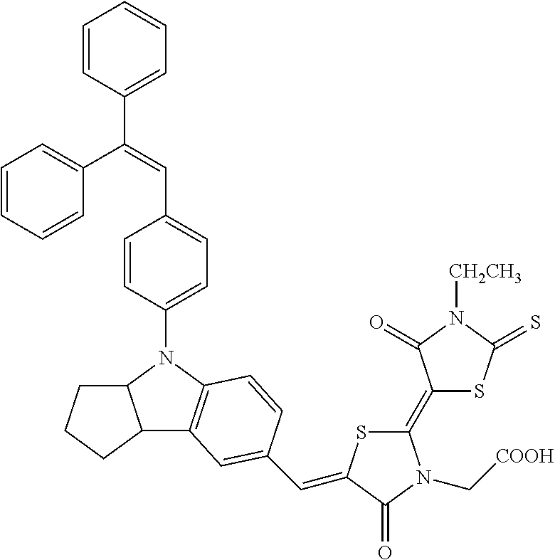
C12CCCC1C1=C(N2C2=CC=C(C=C(C3=CC=CC=C3)C3=CC=CC=C3)C=C2)C=CC(C=C2SC(=C3C(=O)N([CH2CH3])C(=S)S3)N(C[COOH])C2=O)=C1
